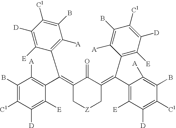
C1(B)=C([C1])C([D])=C([E])C(C(=C2C[Z]CC(=C(C3=C([E])C([D])=C([C1])C(B)=C3[A])C3=C([E])C([D])=C([C1])C(B)=C3[A])C2=O)C2=C([A])C(B)=C([C1])C([D])=C2[E])=C1[A]
